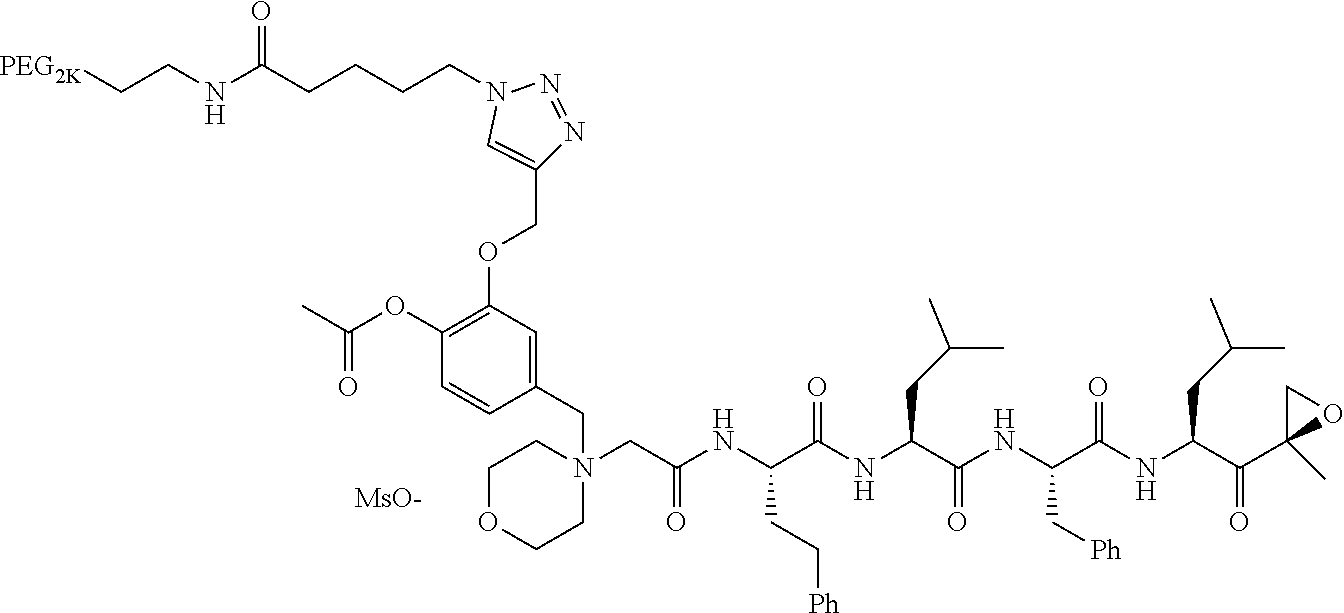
O(C1=C(OC(C)=O)C=CC(CN2(CC(NC(C(NC(C(NC(C(NC(C(C3(C)OC3)=O)CC(C)C)=O)C[Ph])=O)CC(C)C)=O)CC[Ph])=O)CCOCC2)=C1)CC1=CN(CCCCC(NCC[PEG2K])=O)N=N1.[MsO-]
